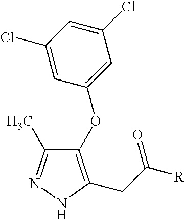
C1(Cl)=CC(Cl)=CC(OC2=C(CC(=O)[R])NN=C2C)=C1
